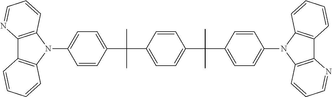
C1=C(N2C3=C(C4=C2C=CC=N4)C=CC=C3)C=CC(C(C)(C)C2=CC=C(C(C)(C)C3=CC=C(N4C5=C(C6=C4C=CC=N6)C=CC=C5)C=C3)C=C2)=C1
